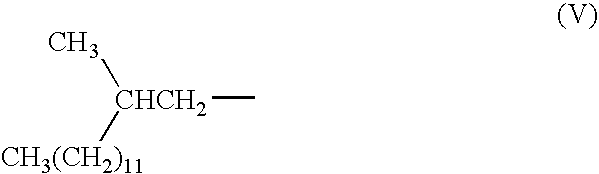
[CHCH2](C)(C)[CH3(CH2)11]
